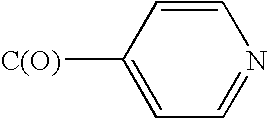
C1=CC([C(O)])=CC=N1
